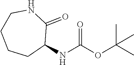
O=C(OC(C)(C)C)NC1C(=O)NCCCC1
